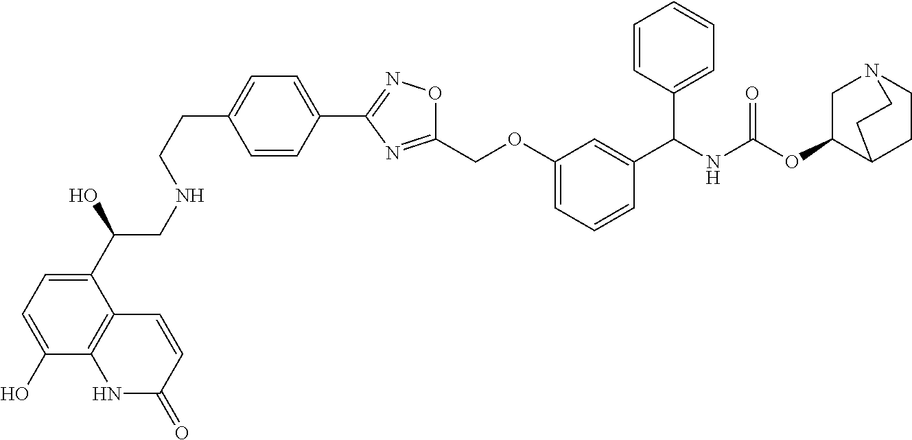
C1(C(O)CNCCC2=CC=C(C3=NOC(COC4=CC=CC(C(NC(OC5C6CCN(C5)CC6)=O)C5=CC=CC=C5)=C4)=N3)C=C2)=CC=C(O)C2=C1C=CC(=O)N2
